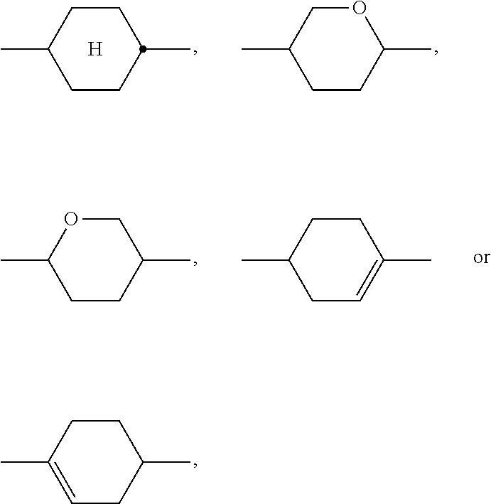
CC1=CCC(C)CC1.CC1CCC(C)CC1.[H].CC1CCC(C)OC1.CC1CCC(C)CO1.CC1CC=C(C)CC1
